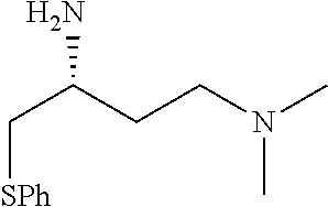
[SPh]CC(CCN(C)C)N
